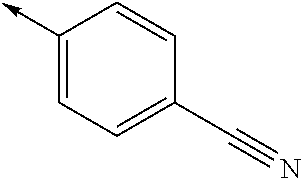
C1(->C)=CC=C(C#N)C=C1
